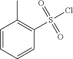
C1(S(Cl)(=O)=O)=C(C)C=CC=C1
